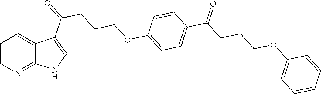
C1=CN=C2C(=C1)C(C(=O)CCCOC1=CC=C(C(CCCOC3=CC=CC=C3)=O)C=C1)=CN2
